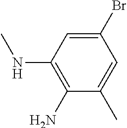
C1(Br)=CC(NC)=C(N)C(C)=C1
